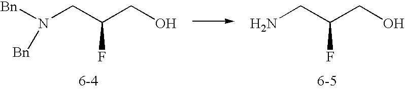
N(CC(CO)F)([Bn])[Bn].NCC(CO)F
